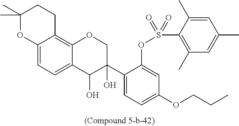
C1(C2(O)COC3=C4C(=CC=C3C2O)OC(C)(C)CC4)=CC=C(OCCC)C=C1OS(C1=C(C)C=C(C)C=C1C)(=O)=O
